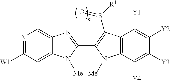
N1=C([W1])C=C2C(=C1)N=C(C1=C(S(=O)[R1])C3=C(C([Y4])=C([Y3])C([Y2])=C3[Y1])N1[Me])N2[Me]
